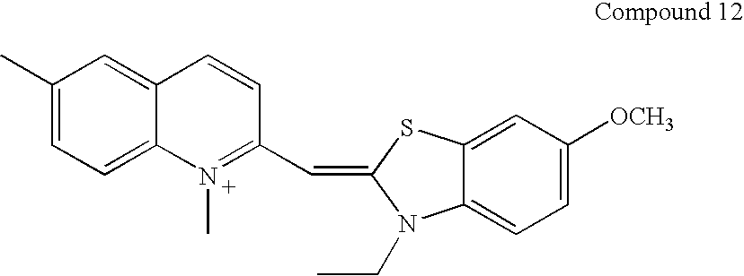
C1(C)=CC=C2C(=C1)C=CC(C=C1SC3=CC([OCH3])=CC=C3N1CC)=N2C
